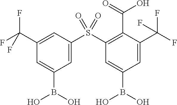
C1(C(F)(F)F)=CC(S(=O)(=O)C2=C(C(=O)O)C(C(F)(F)F)=CC(B(O)O)=C2)=CC(B(O)O)=C1
